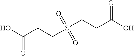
OC(CCS(CCC(O)=O)(=O)=O)=O
